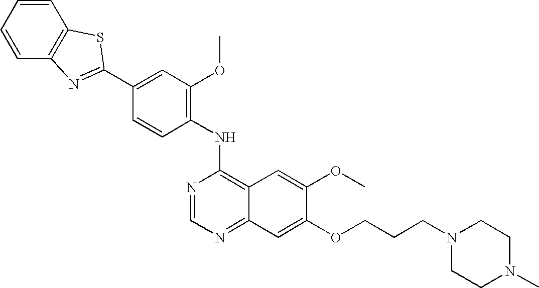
C1=CC=CC2=C1SC(C1=CC(OC)=C(NC3=C4C(=NC=N3)C=C(OCCCN3CCN(C)CC3)C(OC)=C4)C=C1)=N2
